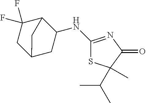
N(C1C2C(F)(F)CC(C1)C2)C1=NC(=O)C(C(C)C)(C)S1
